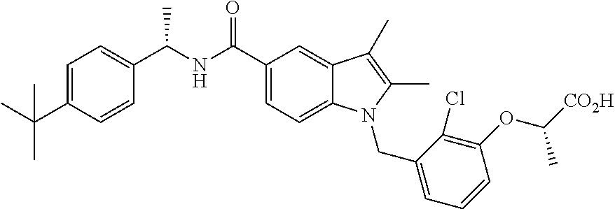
C1(C(NC(C2=CC=C(C(C)(C)C)C=C2)C)=O)=CC=C2C(=C1)C(C)=C(C)N2CC1=CC=CC(OC([CO2H])C)=C1Cl
